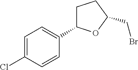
C1=C(Cl)C=CC(C2CCC(CBr)O2)=C1
